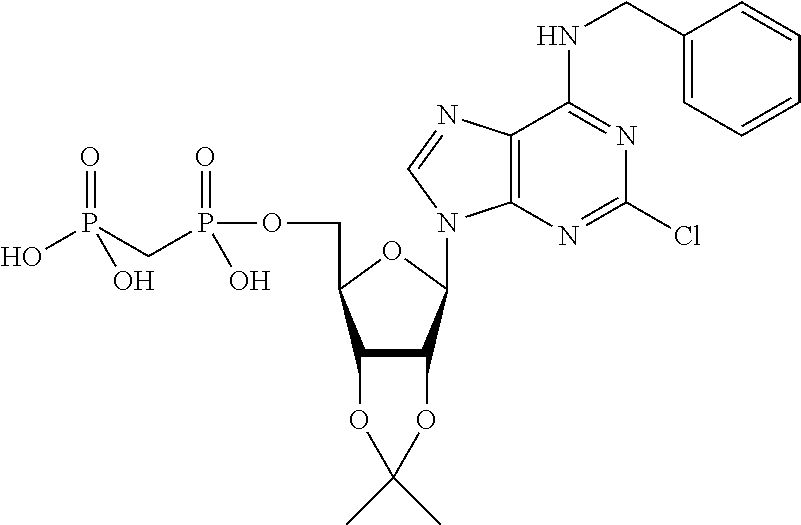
C12C(C(N3C4=C(C(NCC5=CC=CC=C5)=NC(Cl)=N4)N=C3)OC1COP(CP(=O)(O)O)(=O)O)OC(C)(C)O2
